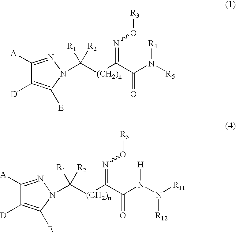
C1([A])=NN(C([(CH2)n]C(C(N([R5])[R4])=O)=NO[R3])([R2])[R1])C([E])=C1[D].C1([A])=NN(C([(CH2)n]C(C(N(N([R11])[R12])[H])=O)=NO[R3])([R2])[R1])C([E])=C1[D]
